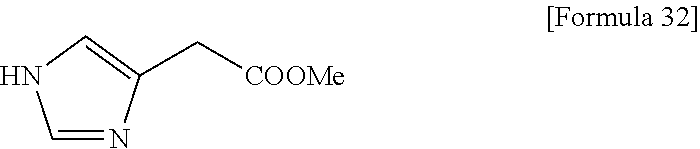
C1=NC(C[COOMe])=CN1
